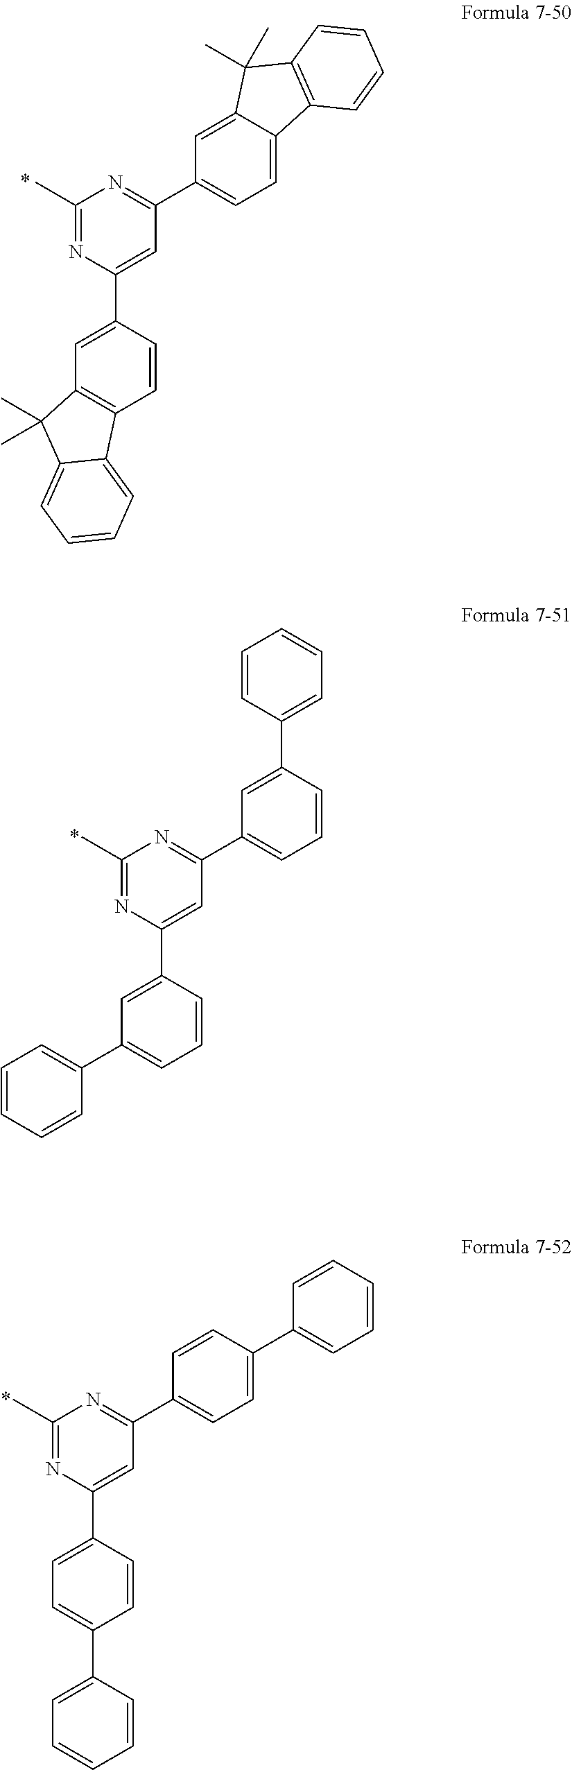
C1(C)=NC(C2=CC3=C(C=C2)C2=CC=CC=C2C3(C)C)=CC(C2=CC=C3C(=C2)C(C)(C)C2=C3C=CC=C2)=N1.C1(C)=NC(C2=CC(C3=CC=CC=C3)=CC=C2)=CC(C2=CC=CC(C3=CC=CC=C3)=C2)=N1.C1(C)=NC(C2=CC=C(C3=CC=CC=C3)C=C2)=CC(C2=CC=C(C3=CC=CC=C3)C=C2)=N1
